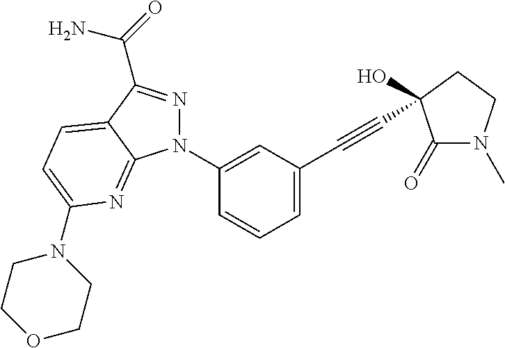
C12=NC(N3CCOCC3)=CC=C1C(C(=O)N)=NN2C1=CC(C#CC2(O)CCN(C)C2=O)=CC=C1
